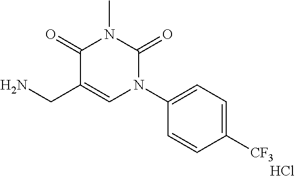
C1(=O)C(CN)=CN(C2=CC=C([CF3])C=C2)C(=O)N1C.Cl
